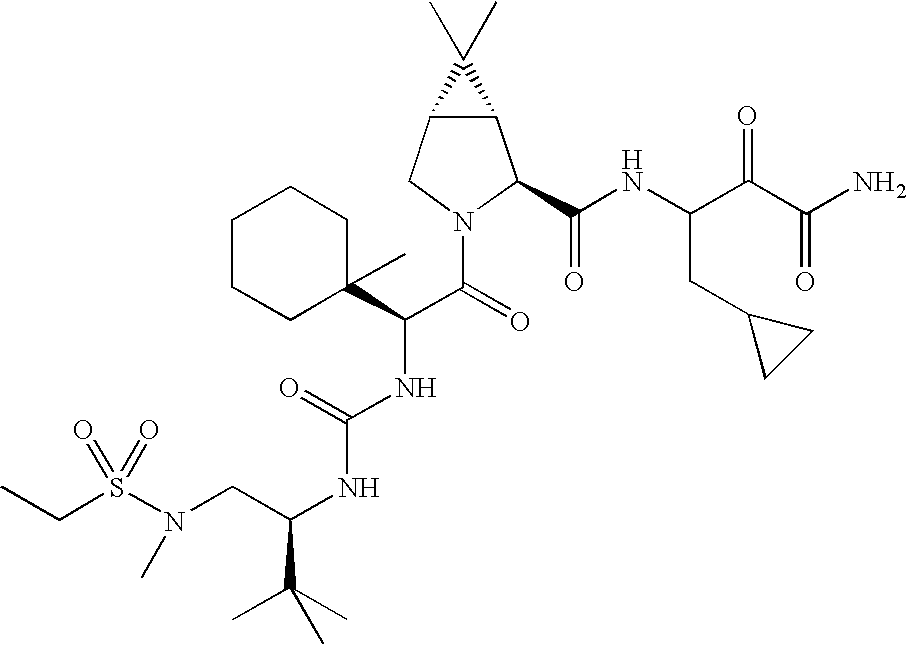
S(N(CC(NC(NC(C(=O)N1C(C(NC(C(C(N)=O)=O)CC2CC2)=O)C2C(C1)C2(C)C)C1(C)CCCCC1)=O)C(C)(C)C)C)(=O)(=O)CC
